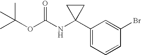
CC(OC(NC1(C2=CC=CC(Br)=C2)CC1)=O)(C)C
